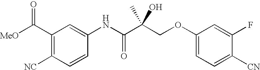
C1(C([MeO])=O)=C([NC])C=CC(NC(C(COC2=CC=C([CN])C(F)=C2)(C)O)=O)=C1
